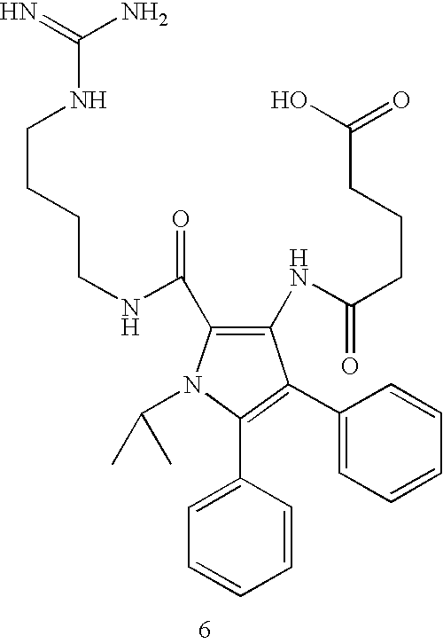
C1(NC(CCCC(O)=O)=O)=C(C(NCCCCNC(N)=N)=O)N(C(C)C)C(C2=CC=CC=C2)=C1C1=CC=CC=C1
